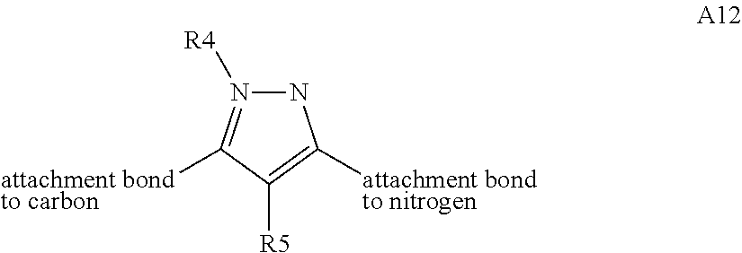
N1N([R4])=C([attachment bondto carbon])C([R5])=C1[attachment bondto nitrogen]
